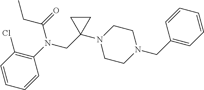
C1=CC(Cl)=C(N(CC2(N3CCN(CC4=CC=CC=C4)CC3)CC2)C(=O)CC)C=C1
